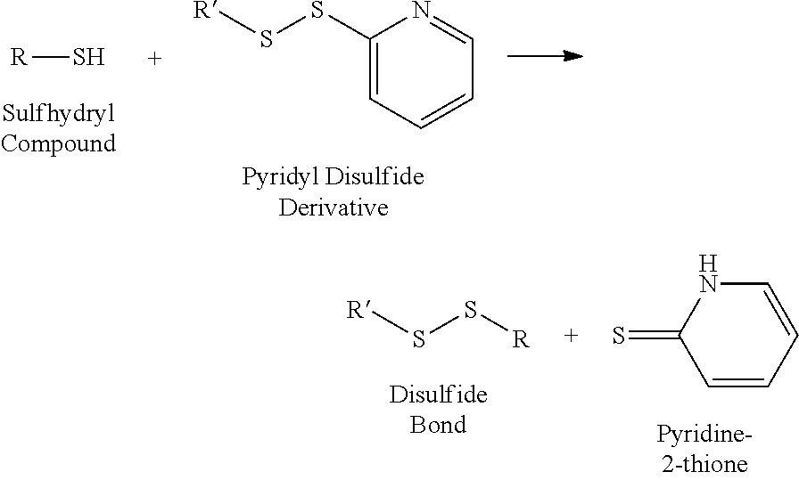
[R]S.C1(SS[R])=CC=CC=N1.[R]SS[R].C1=CC=CNC1=S
